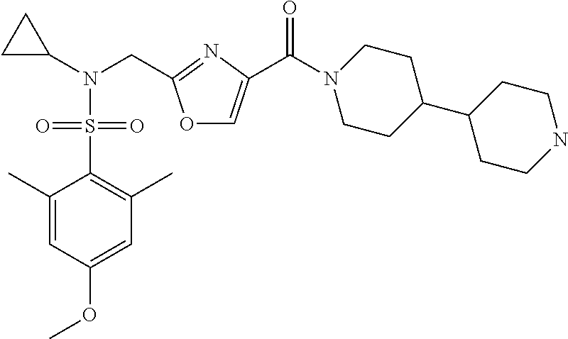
C1(C)=CC(OC)=CC(C)=C1S(=O)(N(C1CC1)CC1=NC(C(N2CCC(C3CCNCC3)CC2)=O)=CO1)=O
